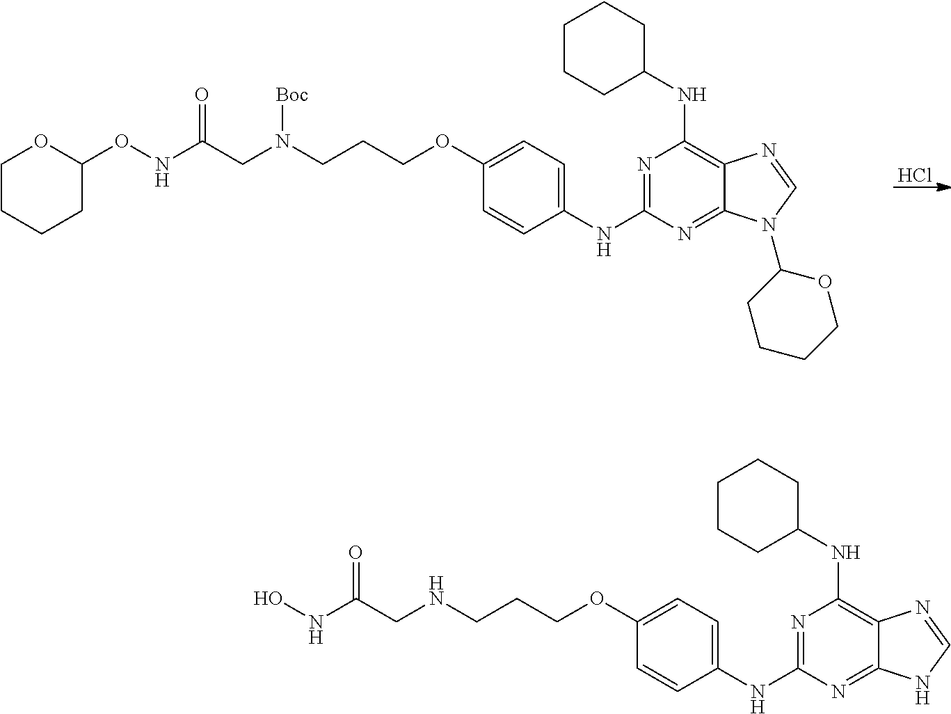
N1=C(NC2=CC=C(OCCCN(CC(NOC3OCCCC3)=O)[Boc])C=C2)N=C2C(=C1NC1CCCCC1)N=CN2C1CCCCO1.Cl.N1=C(NC2=CC=C(OCCCNCC(NO)=O)C=C2)N=C2C(=C1NC1CCCCC1)N=CN2
